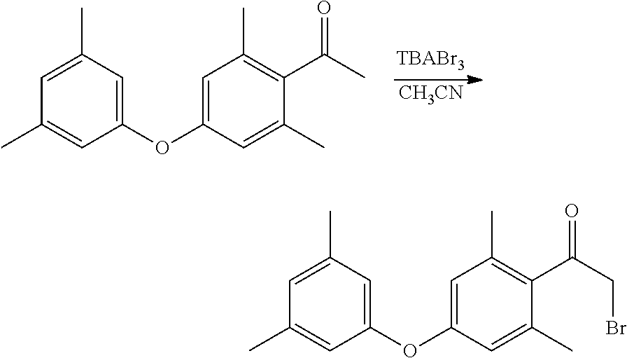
C1(C)=CC(OC2=CC(C)=CC(C)=C2)=CC(C)=C1C(C)=O.[CH3CN].C1(C)=CC(OC2=CC(C)=CC(C)=C2)=CC(C)=C1C(CBr)=O
